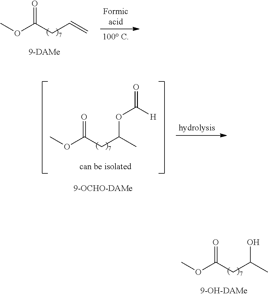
O=C(CC=C)OC.O=C(CC(C)OC(=O)[H])OC.O=C(CC(C)O)OC
